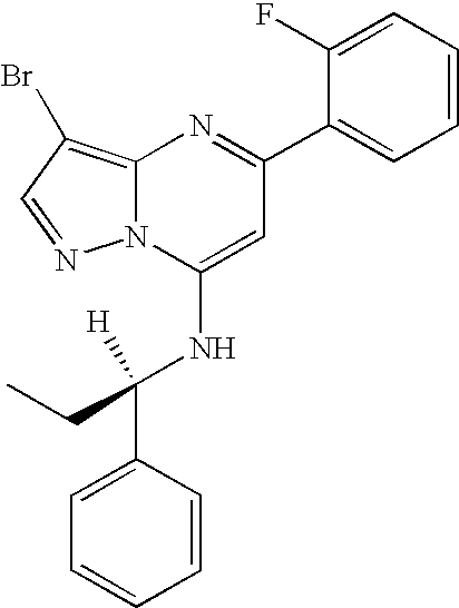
C1(C2=NC3=C(Br)C=NN3C(NC(C3=CC=CC=C3)([H])CC)=C2)=CC=CC=C1F
